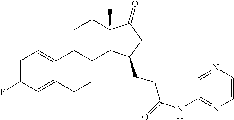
C1=C(F)C=C2C(=C1)C1CCC3(C)C(=O)CC(CCC(=O)NC4=NC=CN=C4)C3C1CC2
